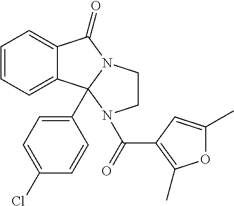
C1=CC=C2C(=C1)C(=O)N1CCN(C(C3=C(C)OC(C)=C3)=O)C21C1=CC=C(Cl)C=C1
